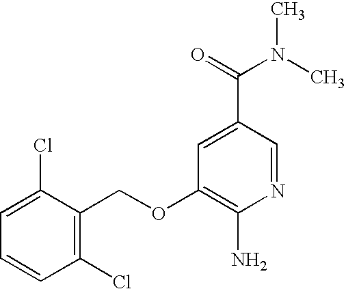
C1(Cl)=C(COC2=C(N)N=CC(C(=O)N(C)C)=C2)C(Cl)=CC=C1
